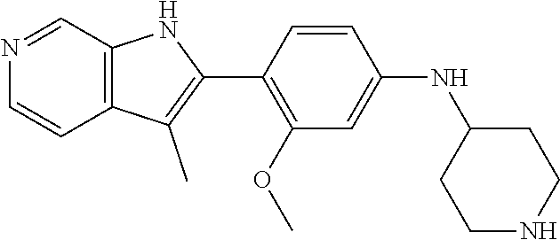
C12=C(C=NC=C1)NC(C1=C(OC)C=C(NC3CCNCC3)C=C1)=C2C
